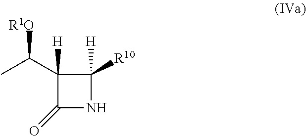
C1(=O)NC([H])([R10])C1(C(C)[R1O])[H]
